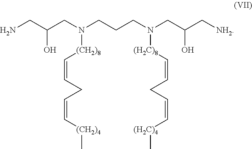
[(H2C)8](N(CC(C[NH2])O)CCCN(CC(CN)O)[(CH2)8]C=CCC=C[(CH2)4]C)C=CCC=C[(H2C)4]C
